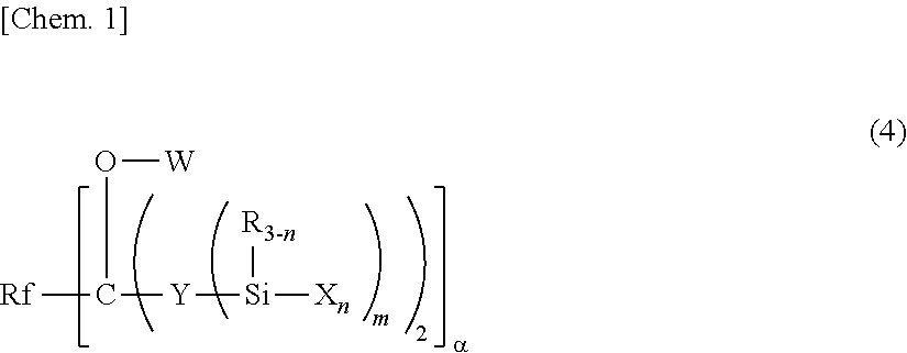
[Rf]C([Y][Si]([Xn])[R3-n])O[W]
